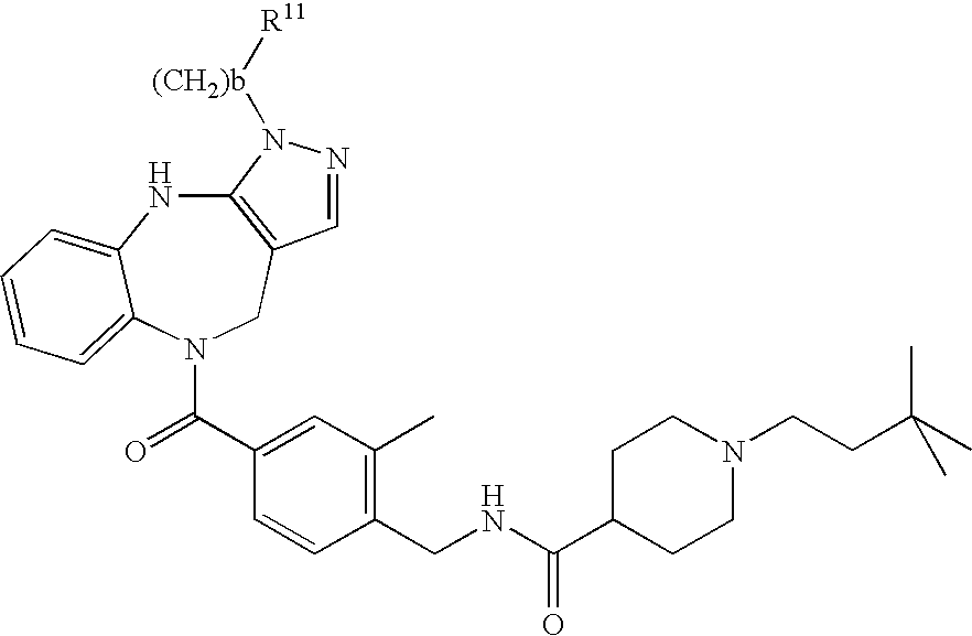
C12=C(CN(C(C3=CC(C)=C(CNC(C4CCN(CCC(C)(C)C)CC4)=O)C=C3)=O)C3=CC=CC=C3N1)C=NN2[(CH2)b][R11]
